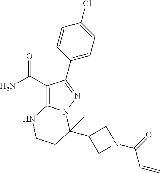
C1(C(=O)N)=C2N(N=C1C1=CC=C(Cl)C=C1)C(C)(C1CN(C(=O)C=C)C1)CCN2
